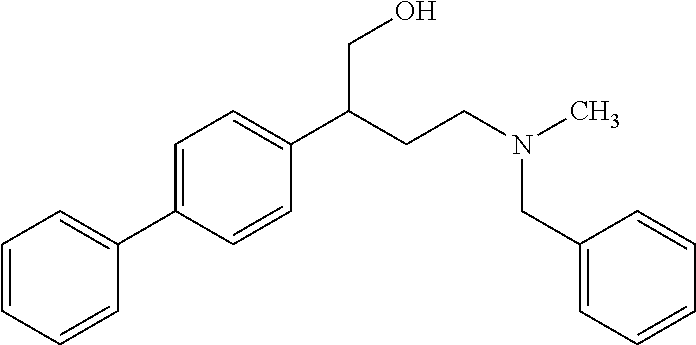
C1=CC=CC(C2=CC=C(C(CCN(C)CC3=CC=CC=C3)CO)C=C2)=C1
